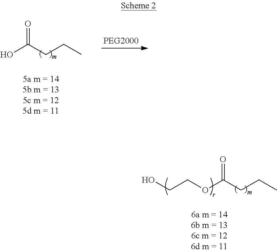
OC(CCC)=O.O(C(CCC)=O)CCO
